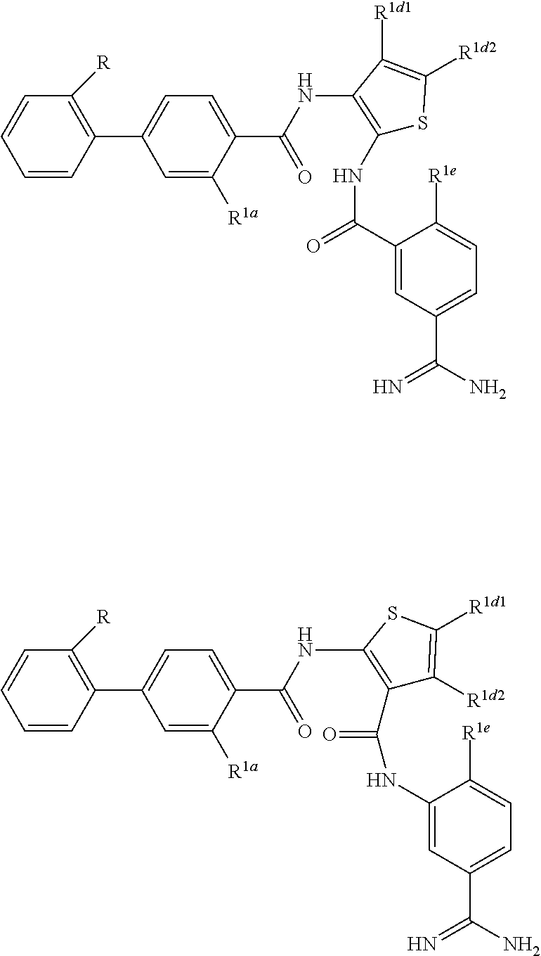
C1=C(C2=C([R])C=CC=C2)C=C([R1a])C(C(NC2=C(NC(=O)C3=CC(C(N)=N)=CC=C3[R1e])SC([R1d2])=C2[R1d1])=O)=C1.C1=C(C2=C([R])C=CC=C2)C=C([R1a])C(C(NC2=C(C(=O)NC3=CC(C(N)=N)=CC=C3[R1e])C([R1d2])=C([R1d1])S2)=O)=C1
